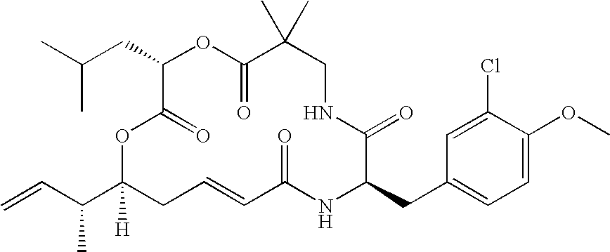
C=CC(C)C1([H])OC(=O)C(CC(C)C)OC(=O)C(C)(C)CNC(=O)C(CC2=CC=C(OC)C(Cl)=C2)NC(=O)C=CC1
